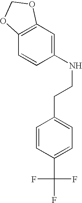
C12=C(C=C(NCCC3=CC=C(C(F)(F)F)C=C3)C=C1)OCO2
